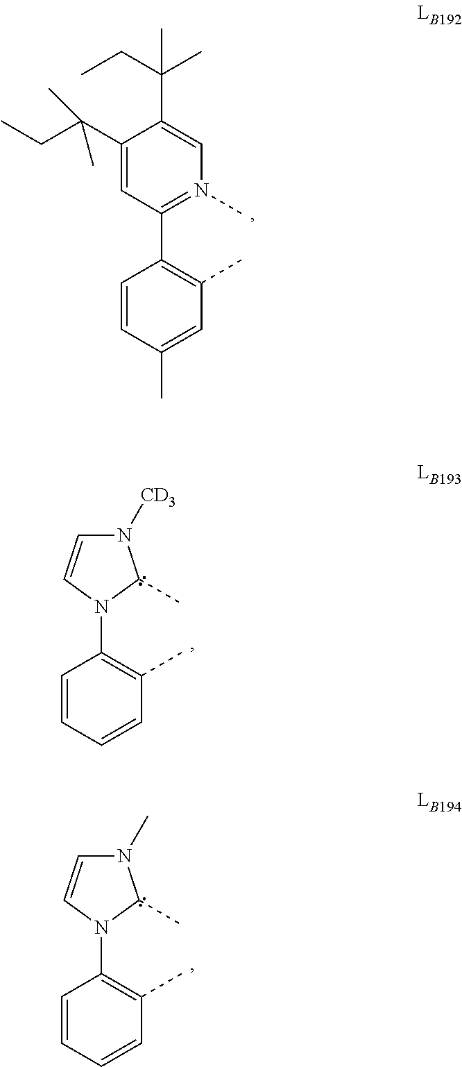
C1=CC(C)=CC(C)=C1C1=N(C)C=C(C(C)(CC)C)C(C(CC)(C)C)=C1.C1=CC=CC(C)=C1N1C(C)N([CD3])C=C1.C1=CC=CC(C)=C1N1C(C)N(C)C=C1
